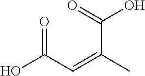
O=C(C=C(C)C(O)=O)O
